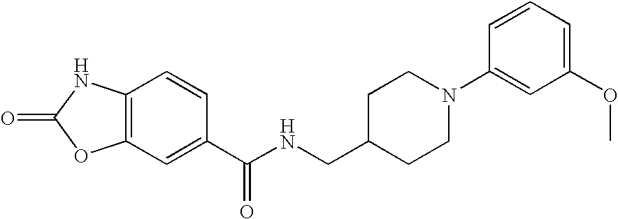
C12=C(C=C(C(NCC3CCN(C4=CC(OC)=CC=C4)CC3)=O)C=C1)OC(=O)N2
